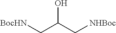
C(C(C[NHBoc])O)[BocHN]
